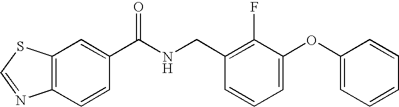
C12=C(C=C(C(NCC3=C(F)C(OC4=CC=CC=C4)=CC=C3)=O)C=C1)SC=N2
